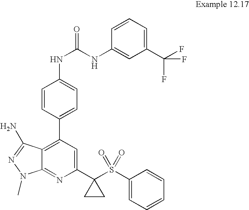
C12=C(C3=CC=C(NC(=O)NC4=CC(C(F)(F)F)=CC=C4)C=C3)C=C(C3(S(C4=CC=CC=C4)(=O)=O)CC3)N=C1N(C)N=C2N
